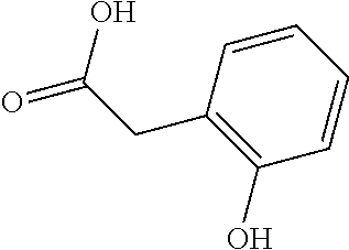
C1=CC=CC(O)=C1CC(=O)O
